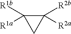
C1C([R2a])([R2b])C1([R1b])[R1a]
